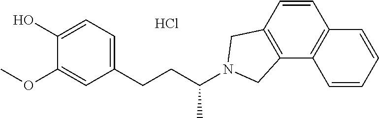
Cl.C1=C(O)C(OC)=CC(CCC(C)N2CC3=C(C4=C(C=C3)C=CC=C4)C2)=C1
